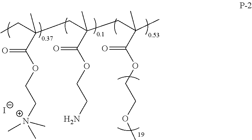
C(C(OCC[N+](C)(C)C)=O)(CC)(CC(CC(C)(C(OCCOC)=O)C)(C(OCCN)=O)C)C.[I-]
